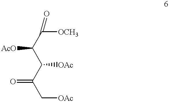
C(C([AcO])C([OCH3])=O)(C(=O)C[OAc])[OAc]
